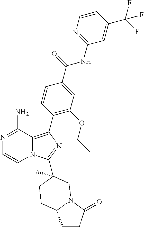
N1=C(N)C2=C(C3=C(OCC)C=C(C(=O)NC4=NC=CC(C(F)(F)F)=C4)C=C3)N=C(C3(C)CN4C(=O)CCC4CC3)N2C=C1
